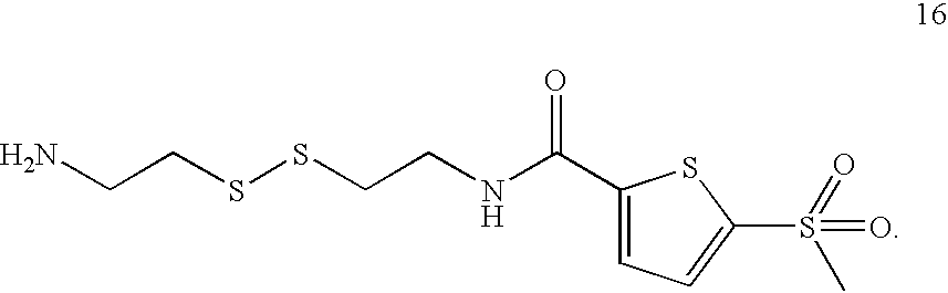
C1(C(NCCSSCCN)=O)=CC=C(S(=O)(C)=O)S1
